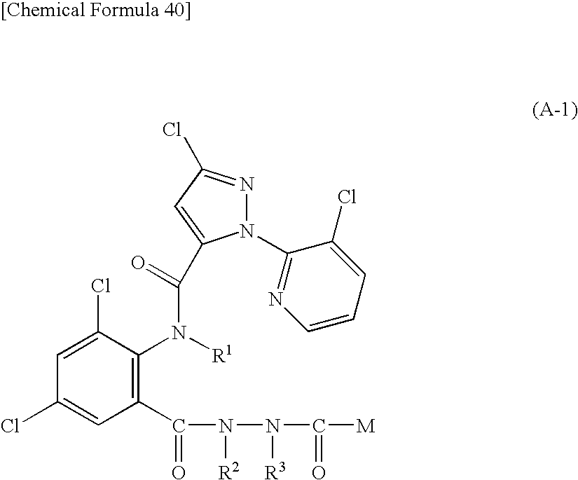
C1(C(N(N(C([M])=O)[R3])[R2])=O)=C(N([R1])C(C2=CC(Cl)=NN2C2=NC=CC=C2Cl)=O)C(Cl)=CC(Cl)=C1
